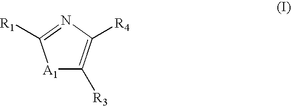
N1=C([R1])[A1]C([R3])=C1[R4]
